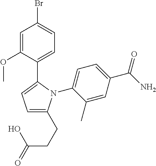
C1=C(C(=O)N)C=C(C)C(N2C(C3=CC=C(Br)C=C3OC)=CC=C2CCC(O)=O)=C1
